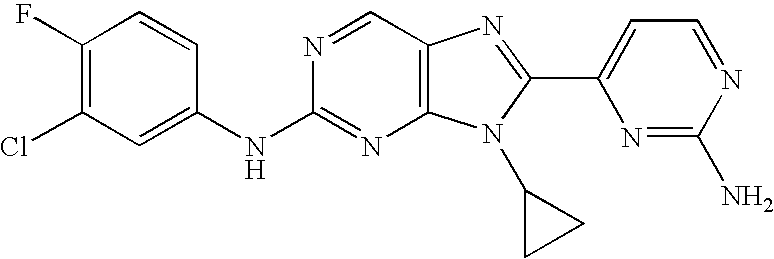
C1(F)=C(Cl)C=C(NC2=NC3=C(C=N2)N=C(C2=CC=NC(N)=N2)N3C2CC2)C=C1
